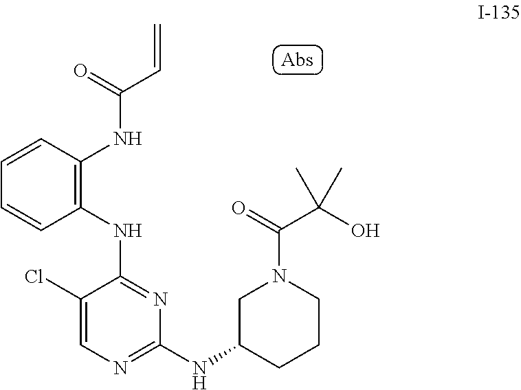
C1(Cl)=CN=C(NC2CCCN(C(C(O)(C)C)=O)C2)N=C1NC1=C(NC(C=C)=O)C=CC=C1
